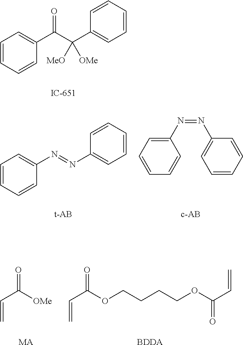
C1=CC=CC(C(C(C2=CC=CC=C2)([MeO])[OMe])=O)=C1.C1=CC=CC(N=NC2=CC=CC=C2)=C1.N(=NC1=CC=CC=C1)C1=CC=CC=C1.C(=C)C([OMe])=O.C(=C)C(OCCCCOC(=O)C=C)=O.[BDDA].[MA]
